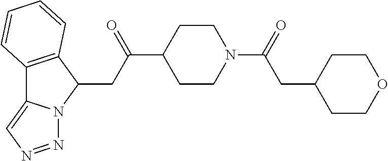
C12=C(C(CC(C3CCN(C(=O)CC4CCOCC4)CC3)=O)N3C1=CN=N3)C=CC=C2
